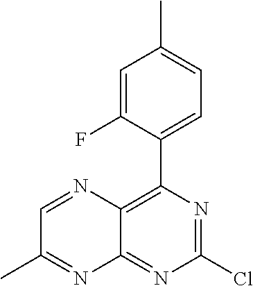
C12=C(C3=CC=C(C)C=C3F)N=C(Cl)N=C1N=C(C)C=N2
